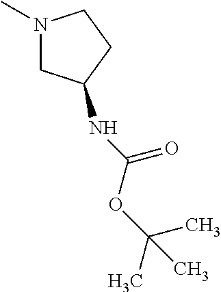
N1(C)CC(NC(OC(C)(C)C)=O)CC1
